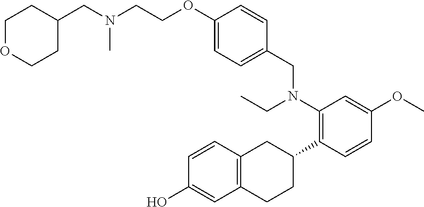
C1(OCCN(CC2CCOCC2)C)=CC=C(CN(C2=C(C3CC4=C(CC3)C=C(O)C=C4)C=CC(OC)=C2)CC)C=C1
